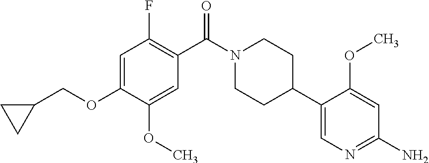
C1=C(OCC2CC2)C(OC)=CC(C(N2CCC(C3=CN=C(N)C=C3OC)CC2)=O)=C1F
